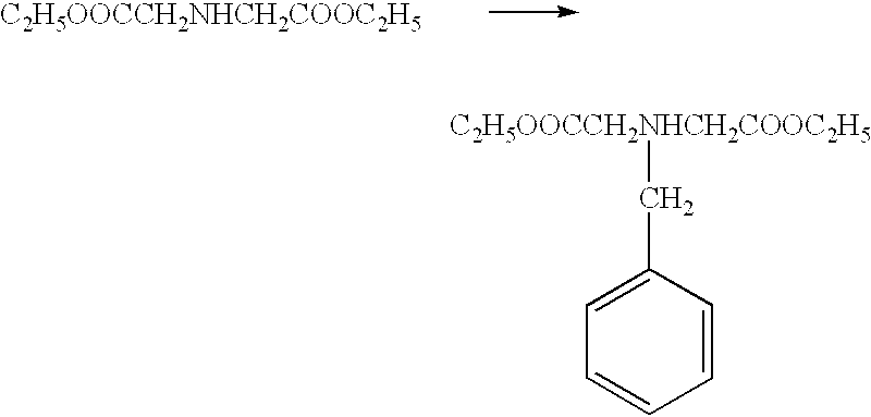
[C2H5OOCCH2NHCH2COOC2H5].[C2H5OOCCH2NHCH2COOC2H5]CC1=CC=CC=C1
